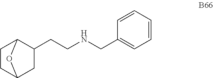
C1=CC=CC=C1CNCCC1C2CCC(C1)O2
